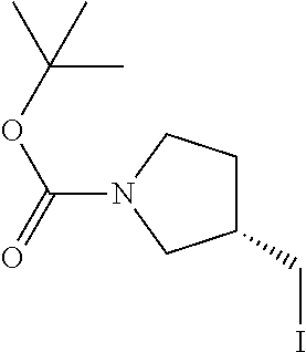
ICC1CCN(C(=O)OC(C)(C)C)C1
